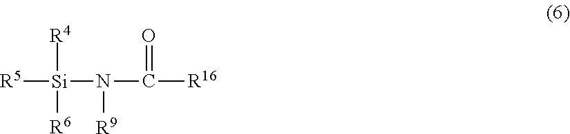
[Si](N(C([R16])=O)[R9])([R5])([R4])[R6]
